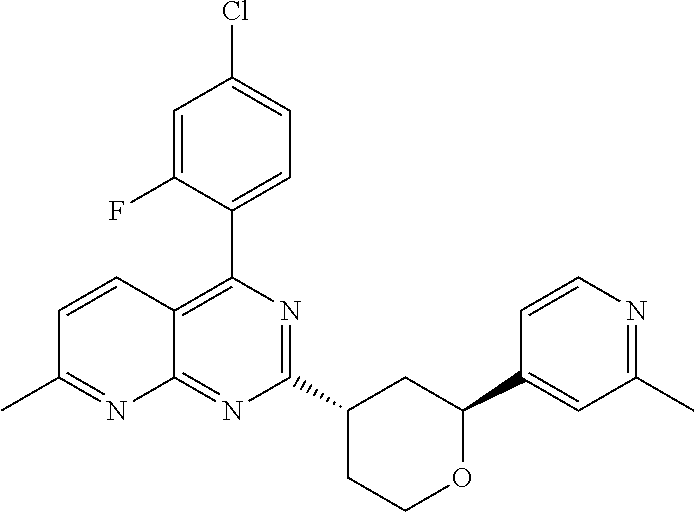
C1(C2=CC(C)=NC=C2)OCCC(C2=NC(C3=CC=C(Cl)C=C3F)=C3C(=N2)N=C(C)C=C3)C1
